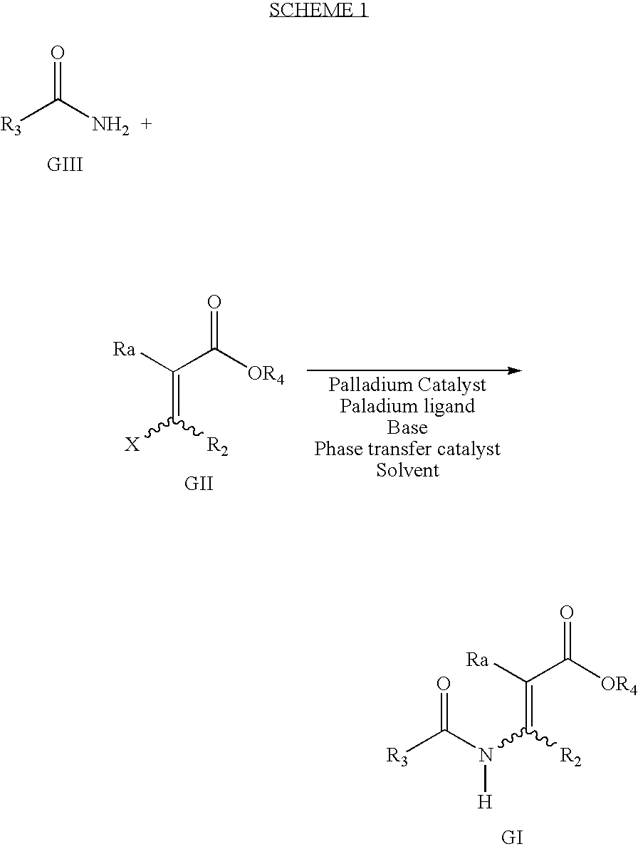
[R3]C(N)=O.[Ra]C(C([OR4])=O)=C([R2])N(C([R3])=O)[H].[Ra]C(C([OR4])=O)=C([R2])[X]
